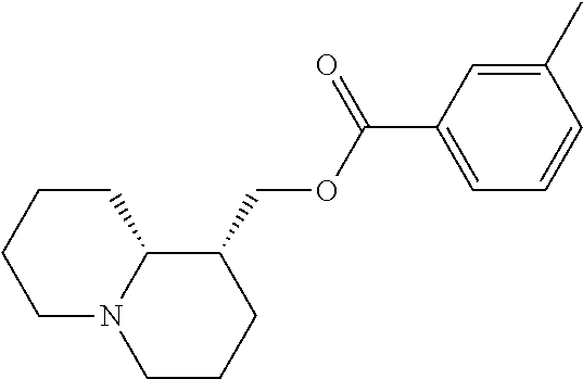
C1N2C(CCC1)C(COC(C1=CC=CC(C)=C1)=O)CCC2
